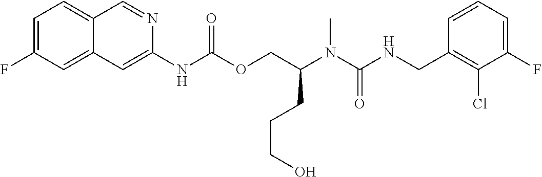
C1=CC(CNC(N(C(COC(NC2=CC3=CC(F)=CC=C3C=N2)=O)CCCO)C)=O)=C(Cl)C(F)=C1
